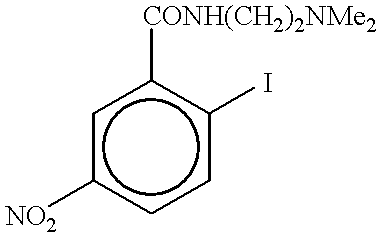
c1c([CONH(CH2)2NMe2])c(I)ccc1[NO2]
